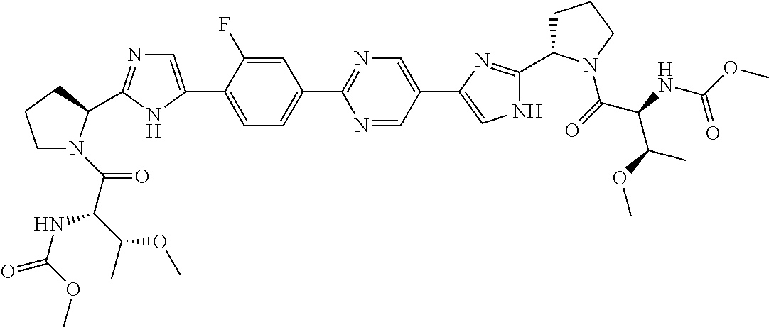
C1=C(F)C(C2=CN=C(C3N(C(C(C(C)OC)NC(OC)=O)=O)CCC3)N2)=CC=C1C1=NC=C(C2=CNC(C3CCCN3C(C(NC(OC)=O)C(OC)C)=O)=N2)C=N1
